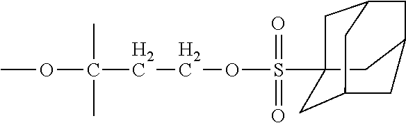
S(OCCC(OC)(C)C)(=O)(=O)C12CC3CC(CC(C1)C3)C2
